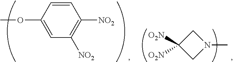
C1=CC(OC)=CC([NO2])=C1[NO2].C1C([O2N])([O2N])CN1C
